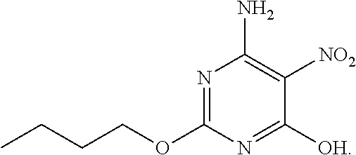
N1=C(OCCCC)N=C([OH])C([NO2])=C1N
